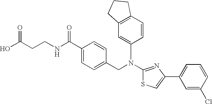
N(C1=NC(C2=CC=CC(Cl)=C2)=CS1)(CC1=CC=C(C(NCCC(O)=O)=O)C=C1)C1=CC2=C(C=C1)CCC2
